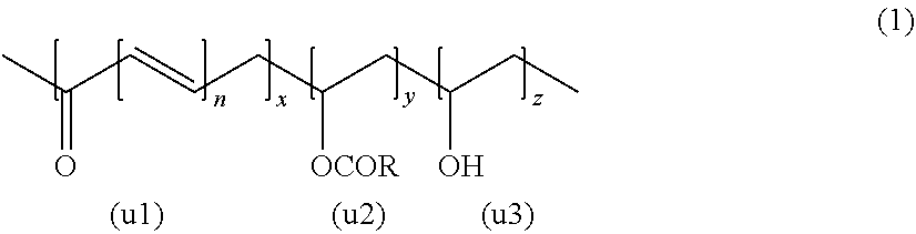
CC(C=CCC(CC(CC)O)[OCOR])=O
